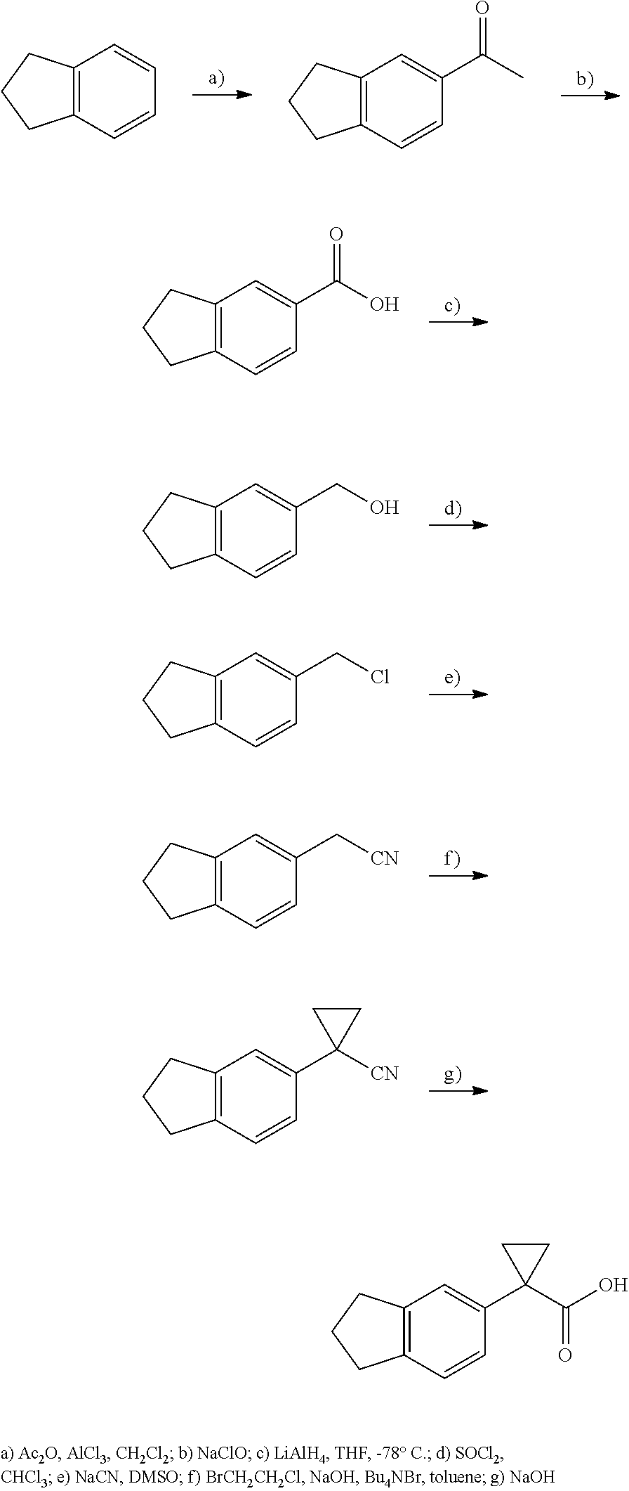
C12=C(C=CC=C1)CCC2.C12=C(C=CC(C(C)=O)=C1)CCC2.C12=C(C=CC(C(O)=O)=C1)CCC2.C12=C(C=CC(CO)=C1)CCC2.C12=C(C=CC(CCl)=C1)CCC2.C12=C(C=CC(C[CN])=C1)CCC2.C12=C(C=CC(C3([CN])CC3)=C1)CCC2.C12=C(C=CC(C3(C(O)=O)CC3)=C1)CCC2
